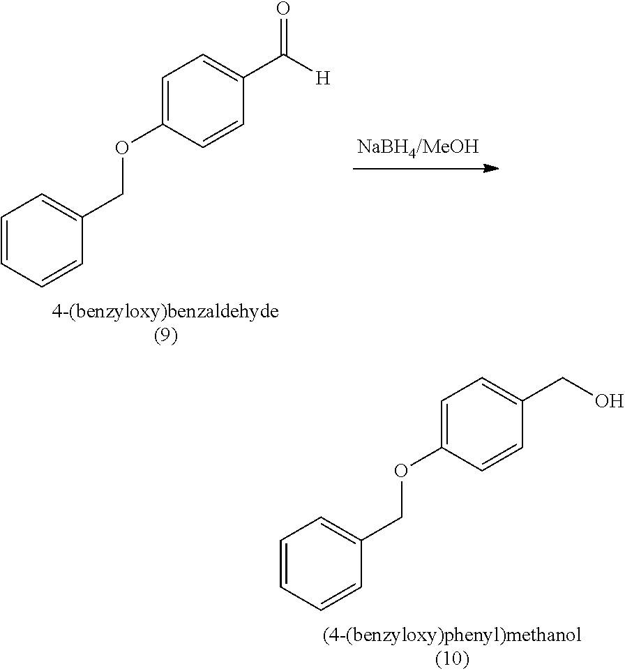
C1=CC=CC(COC2=CC=C(C([H])=O)C=C2)=C1.C1=CC=CC(COC2=CC=C(CO)C=C2)=C1
